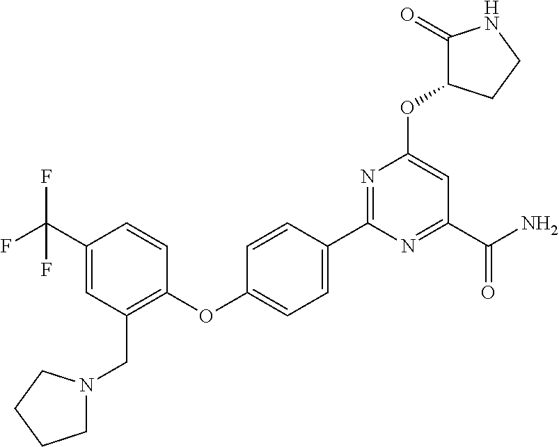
C1(C2=CC=C(OC3=C(CN4CCCC4)C=C(C(F)(F)F)C=C3)C=C2)=NC(OC2C(=O)NCC2)=CC(C(N)=O)=N1
